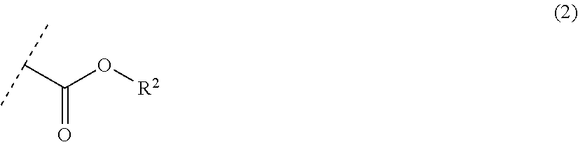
C(C(O[R2])=O)(C)C
